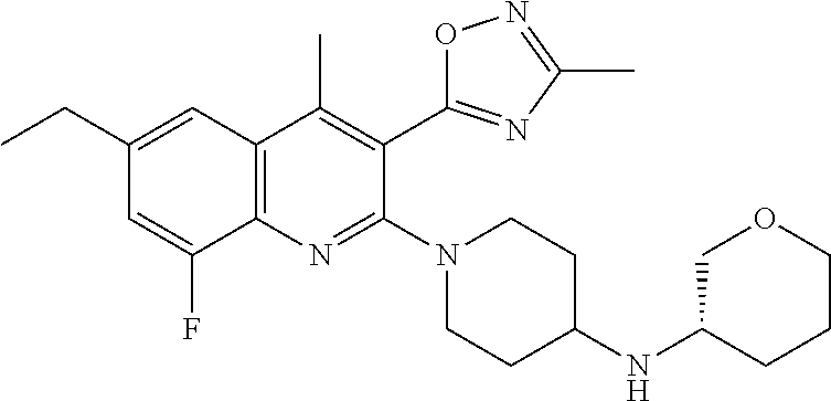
C1(CC)=CC2=C(N=C(N3CCC(NC4COCCC4)CC3)C(C3=NC(C)=NO3)=C2C)C(F)=C1
